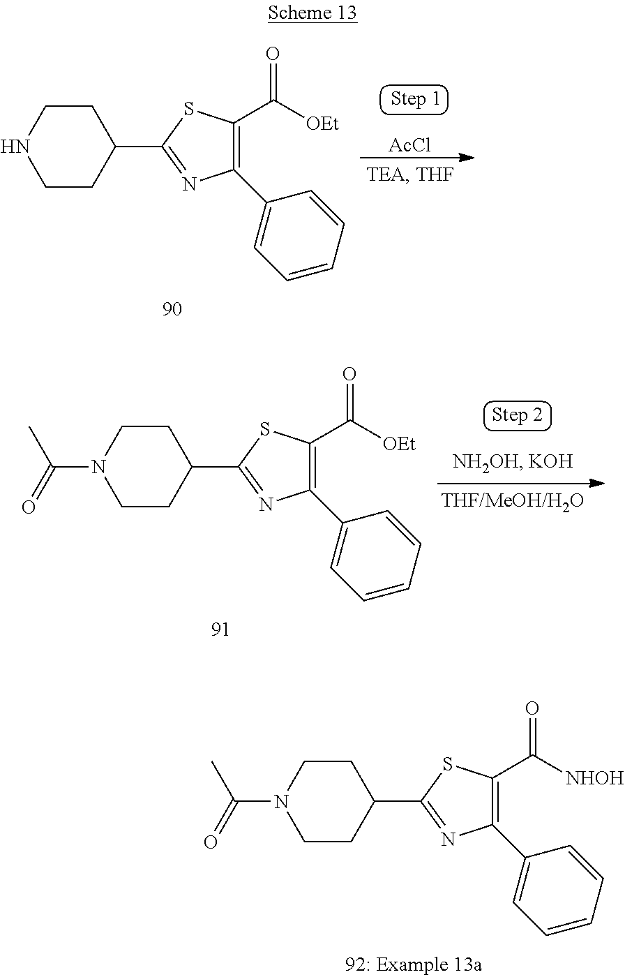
C1CC(C2=NC(C3=CC=CC=C3)=C(C([NHOH])=O)S2)CCN1C(=O)C.C1CC(C2=NC(C3=CC=CC=C3)=C(C([OEt])=O)S2)CCN1.[AcCl].C1CC(C2=NC(C3=CC=CC=C3)=C(C([OEt])=O)S2)CCN1C(=O)C
